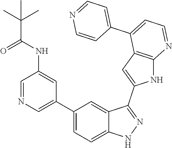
C1(C2=CN=CC(NC(=O)C(C)(C)C)=C2)=CC=C2C(=C1)C(C1=CC3=C(N1)N=CC=C3C1=CC=NC=C1)=NN2
